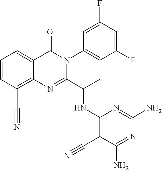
C1=CC(C#N)=C2C(=C1)C(=O)N(C1=CC(F)=CC(F)=C1)C(C(C)NC1=C(C#N)C(N)=NC(N)=N1)=N2
